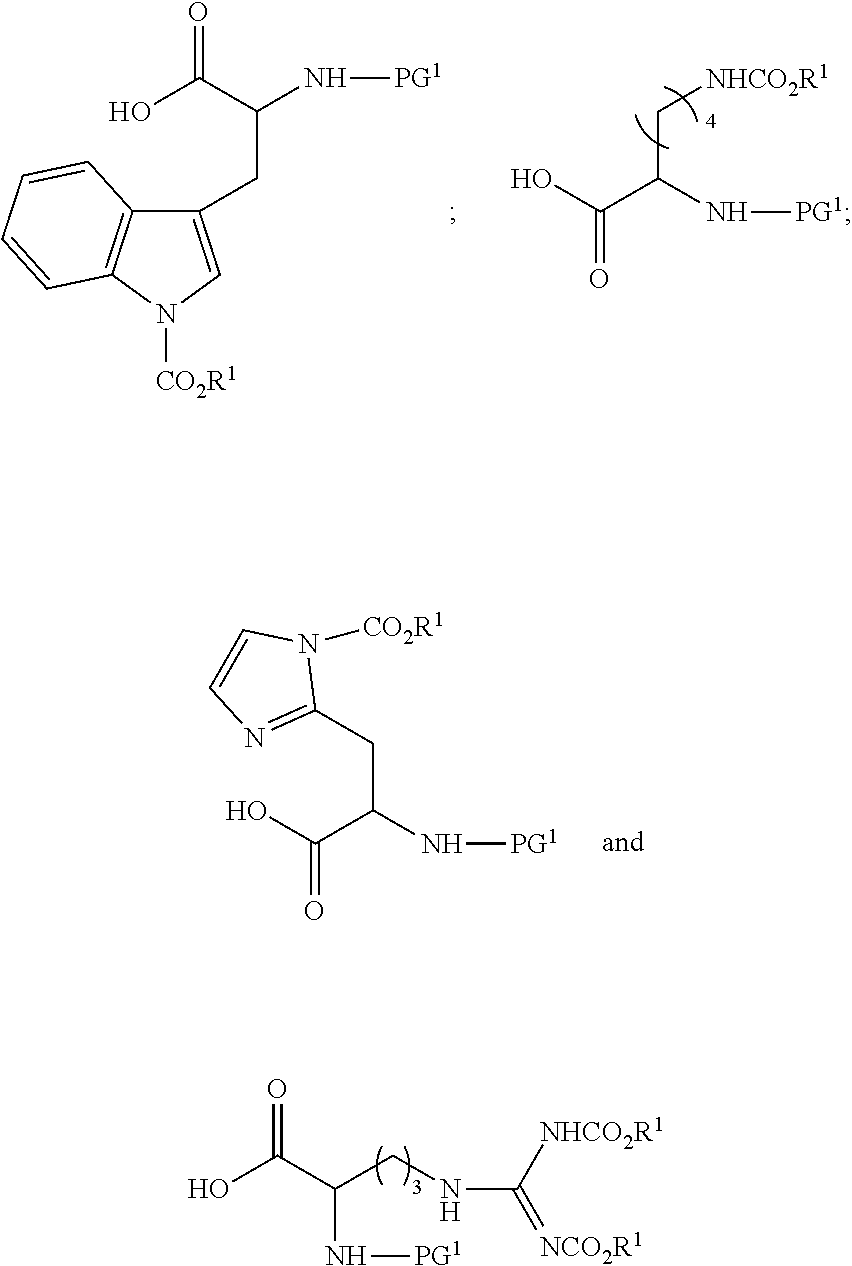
C([NHCO2R1])(=[NCO2R1])NCC(C(O)=O)N[PG1].OC(C(N[PG1])CC1=NC=CN1[CO2R1])=O.OC(C(N[PG1])C[NHCO2R1])=O.OC(C(N[PG1])CC1=CN([CO2R1])C2=C1C=CC=C2)=O
